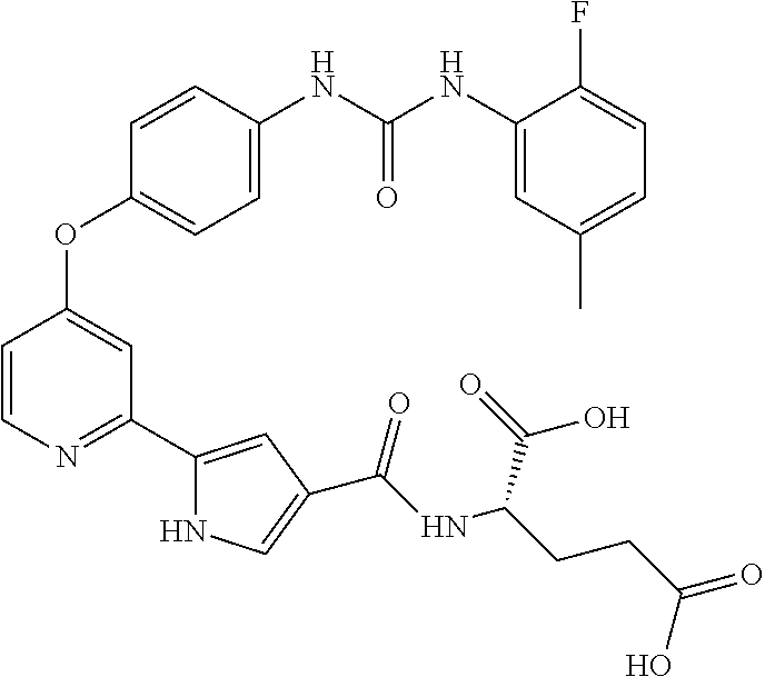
C1=CN=C(C2=CC(C(NC(CCC(=O)O)C(=O)O)=O)=CN2)C=C1OC1=CC=C(NC(NC2=CC(C)=CC=C2F)=O)C=C1
